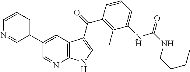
C1(C2=CC=CN=C2)=CC2=C(N=C1)NC=C2C(=O)C1=C(C)C(NC(NCCCC)=O)=CC=C1
